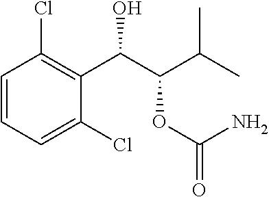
C1=CC=C(Cl)C(C(C(C(C)C)OC(=O)N)O)=C1Cl
